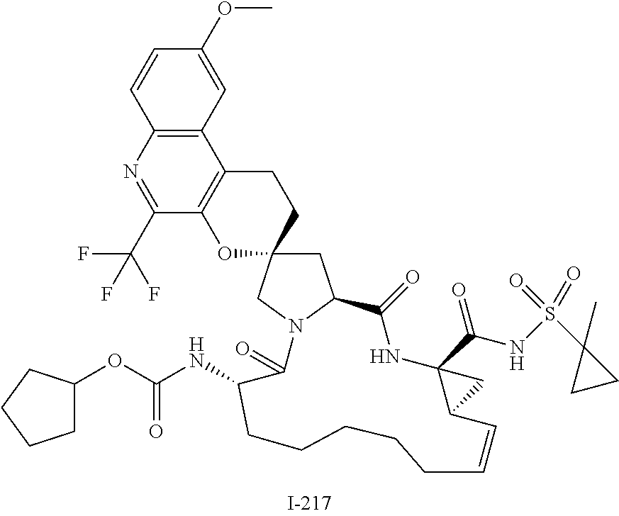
C1=CC2=C(C=C1OC)C1=C(C(C(F)(F)F)=N2)OC2(CC1)CC1N(C2)C(=O)C(NC(=O)OC2CCCC2)CCCCCC=CC2C(C(NS(C3(C)CC3)(=O)=O)=O)(NC1=O)C2
